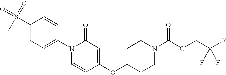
C1(S(=O)(=O)C)=CC=C(N2C=CC(OC3CCN(C(OC(C(F)(F)F)C)=O)CC3)=CC2=O)C=C1
